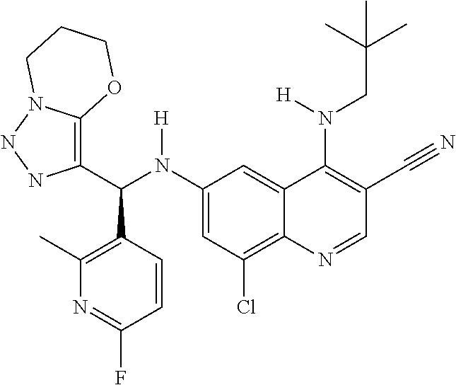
C1(N(C(C2=C3N(NN2)CCCO3)C2=C(C)N=C(F)C=C2)[H])=CC(Cl)=C2C(=C1)C(N(CC(C)(C)C)[H])=C(C#N)C=N2
